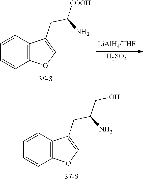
[H2SO4].C12=C(C=CC=C1)C(CC(N)[COOH])=CO2.C12=C(C=CC=C1)C(CC(N)CO)=CO2
